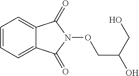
C1=CC=C2C(=C1)C(=O)N(OCC(CO)O)C2=O
